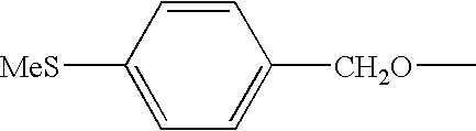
C1=CC([MeS])=CC=C1[CH2O]C
